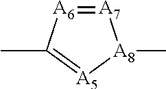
[A7]1=[A6]C(C)=[A5][A8]1C
